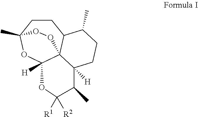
C1CC2(C)OC3([H])C4(C1C(C)CCC4([H])C(C)C([R2])([R1])O3)OO2
